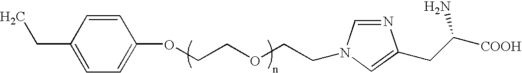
C1=CC(CC)=CC=C1OCCOCCN1C=NC(CC([COOH])N)=C1
